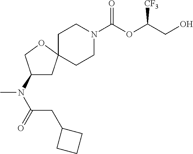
C1CN(C(OC(CO)[CF3])=O)CCC12CC(N(C(CC1CCC1)=O)C)CO2
